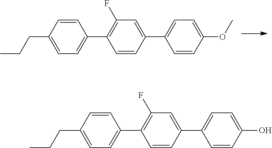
C1=CC(C2=CC=C(OC)C=C2)=CC(F)=C1C1=CC=C(CCC)C=C1.C1=CC(C2=CC=C(O)C=C2)=CC(F)=C1C1=CC=C(CCC)C=C1
